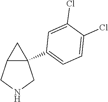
C12C(C3=CC=C(Cl)C(Cl)=C3)(C1)CNC2
